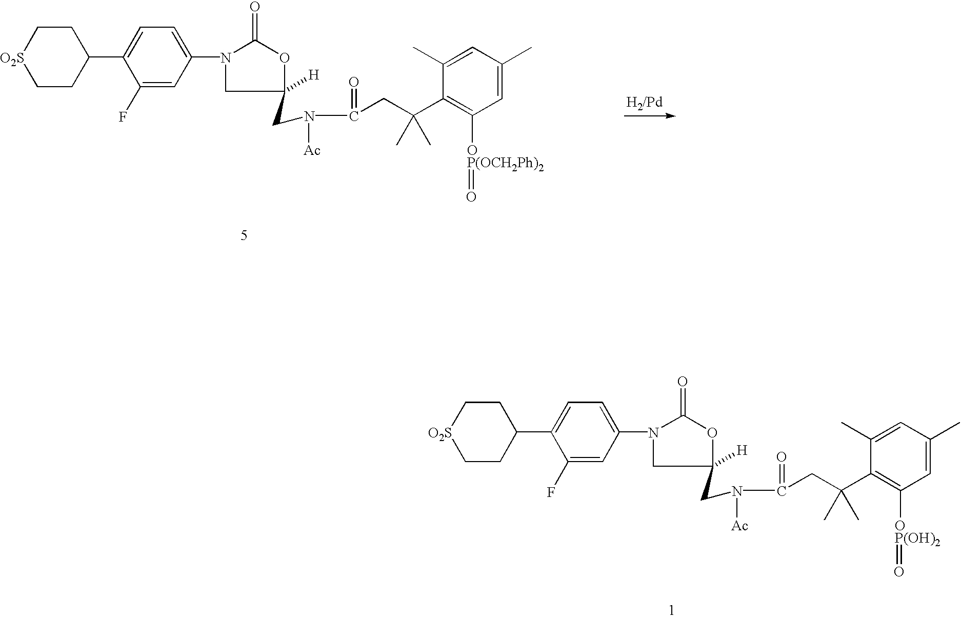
C1CC(C2=CC=C(N3CC(CN(C(CC(C4=C([OP(OCH2Ph)2]=O)C=C(C)C=C4C)(C)C)=O)[Ac])([H])OC3=O)C=C2F)CC[O2S]1.C1CC(C2=CC=C(N3CC(CN(C(CC(C4=C([OP(OH)2]=O)C=C(C)C=C4C)(C)C)=O)[Ac])([H])OC3=O)C=C2F)CC[O2S]1
